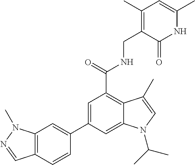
C1(C2=CC(C(NCC3=C(C)C=C(C)NC3=O)=O)=C3C(=C2)N(C(C)C)C=C3C)=CC2=C(C=C1)C=NN2C
